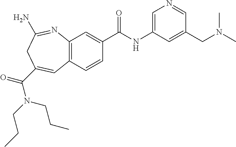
C1=C(NC(C2=CC3=C(C=C2)C=C(C(N(CCC)CCC)=O)CC(N)=N3)=O)C=C(CN(C)C)C=N1
